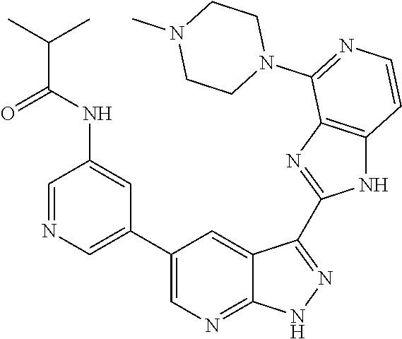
C1=NC=C(C2=CN=C3C(=C2)C(C2=NC4=C(N2)C=CN=C4N2CCN(C)CC2)=NN3)C=C1NC(C(C)C)=O
